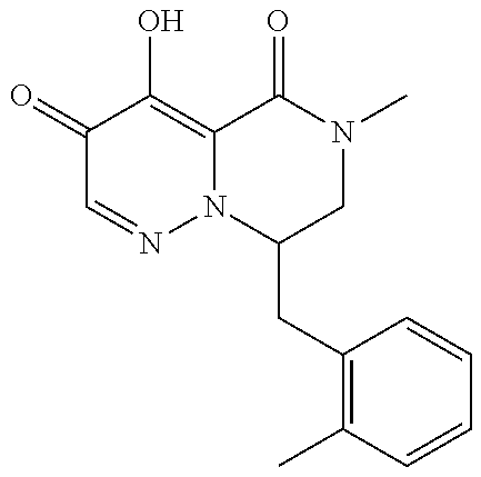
C1(CC2=C(C)C=CC=C2)CN(C)C(=O)C2=C(O)C(=O)C=NN12
